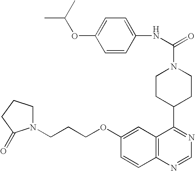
C1=CC2=C(C=C1OCCCN1CCCC1=O)C(C1CCN(C(=O)NC3=CC=C(OC(C)C)C=C3)CC1)=NC=N2
